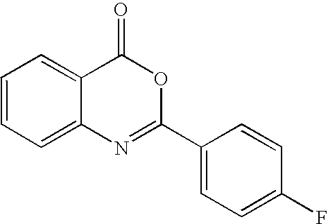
C12=CC=CC=C1C(=O)OC(C1=CC=C(F)C=C1)=N2
